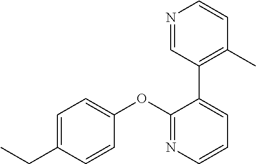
C1=C(CC)C=CC(OC2=NC=CC=C2C2=C(C)C=CN=C2)=C1
